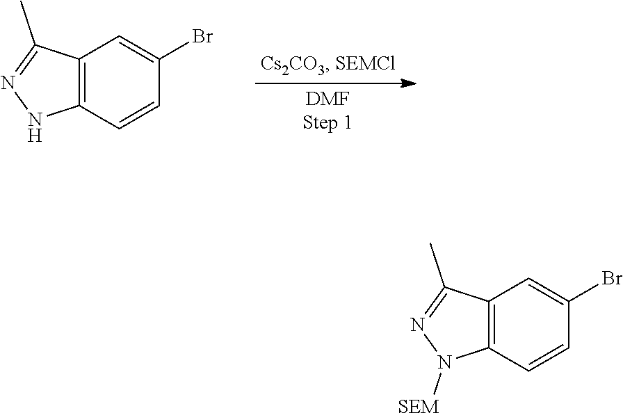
C12=C(C=CC(Br)=C1)NN=C2C.C12=C(C=CC(Br)=C1)N([SEM])N=C2C
